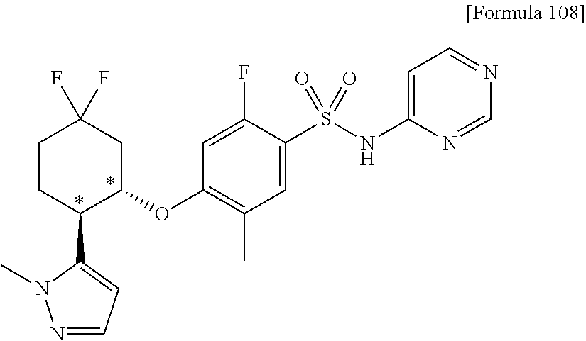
C1CC(C2=CC=NN2C)C(OC2=C(C)C=C(S(NC3=CC=NC=N3)(=O)=O)C(F)=C2)CC1(F)F
